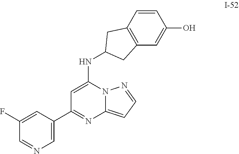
C1=C(C2=NC3=CC=NN3C(NC3CC4=C(C3)C=CC(O)=C4)=C2)C=C(F)C=N1
